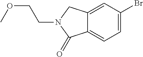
C12=CC(Br)=CC=C1C(=O)N(CCOC)C2
